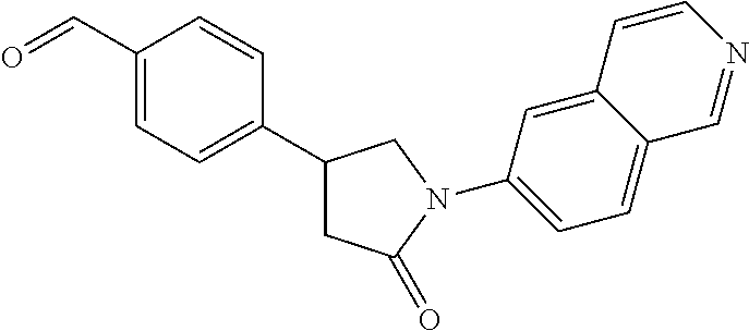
C1=C(C=O)C=CC(C2CC(=O)N(C3=CC=C4C(=C3)C=CN=C4)C2)=C1
